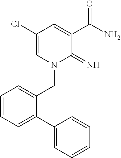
C1(Cl)=CN(CC2=CC=CC=C2C2=CC=CC=C2)C(=N)C(C(N)=O)=C1
